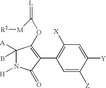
C1([A])(B)N([H])C(=O)C(C2=C([X])C=C([Y])C([Z])=C2)=C1OC([M][R2])=[L]
